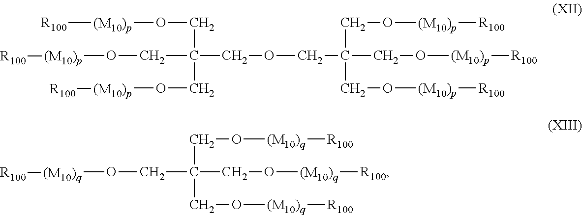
[R100][(M10)p]OCC(CO[(M10)p][R100])(COCC(CO[(M10)p][R100])(CO[(M10)p][R100])CO[(M10)p][R100])CO[(M10)p][R100].C(CO[(M10)q][R100])(CO[(M10)q][R100])(CO[(M10)q][R100])CO[(M10)q][R100]
